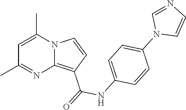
C1=C(C)N2C(=C(C(=O)NC3=CC=C(N4C=CN=C4)C=C3)C=C2)N=C1C
